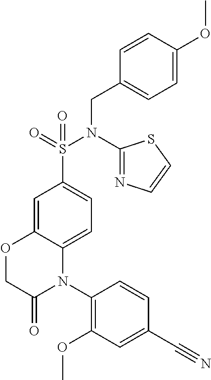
O=S(=O)(N(CC1=CC=C(OC)C=C1)C1=NC=CS1)C1=CC=C2C(=C1)OCC(=O)N2C1=C(OC)C=C(C#N)C=C1
